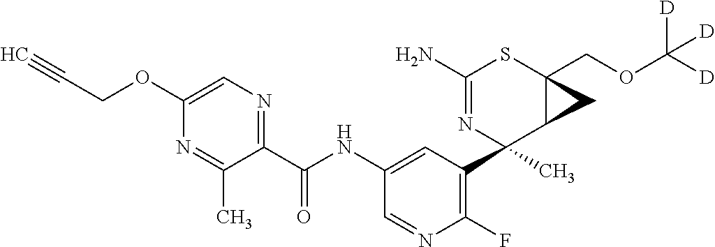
C1(N)=NC(C2=C(F)N=CC(NC(C3=NC=C(OCC#C)N=C3C)=O)=C2)(C)C2C(COC([D])([D])[D])(S1)C2
